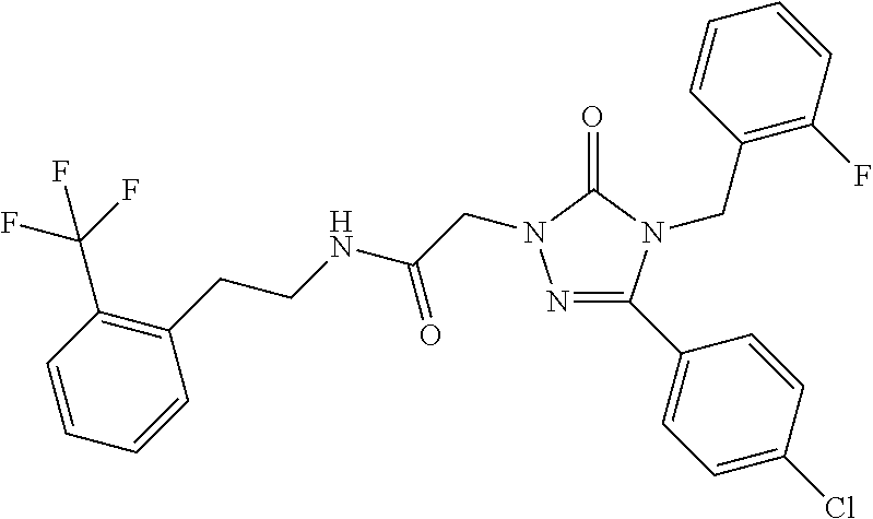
N1=C(C2=CC=C(Cl)C=C2)N(CC2=C(F)C=CC=C2)C(=O)N1CC(NCCC1=C(C(F)(F)F)C=CC=C1)=O
